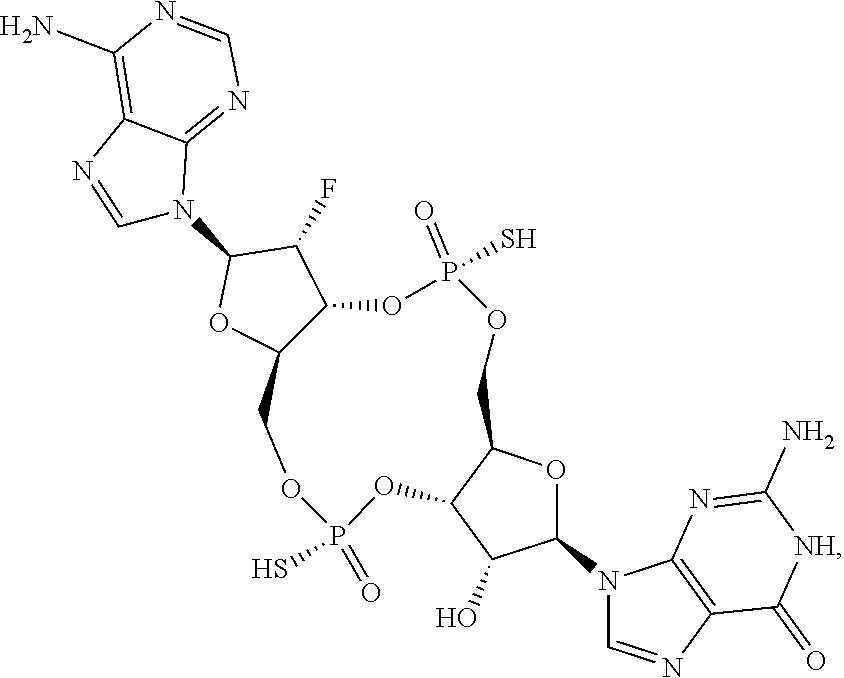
FC1C2C(OC1N1C=NC3=C(N)N=CN=C13)COP(=O)(S)OC1C(COP(S)(=O)O2)OC(N2C=NC3=C2N=C(N)[NH]C3=O)C1O
